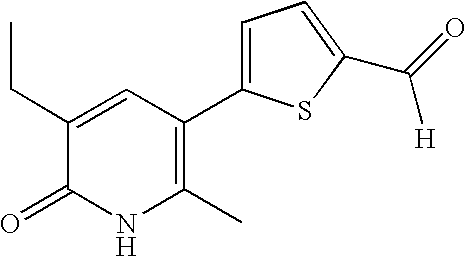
C1(CC)=CC(C2=CC=C(C([H])=O)S2)=C(C)NC1=O
